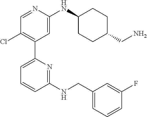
C1(NCC2=CC=CC(F)=C2)=NC(C2=C(Cl)C=NC(NC3CCC(CN)CC3)=C2)=CC=C1
